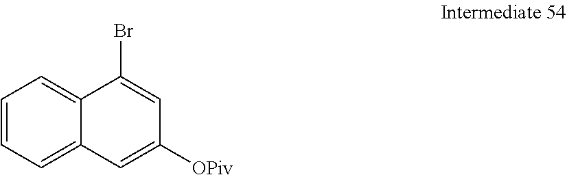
C1=CC=C2C(=C1)C(Br)=CC([OPiv])=C2
